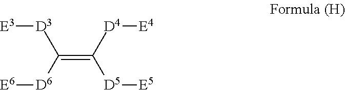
C(=C([D4][E4])[D5][E5])([D3][E3])[D6][E6]
